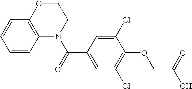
C1OC2=C(N(C(=O)C3=CC(Cl)=C(OCC(O)=O)C(Cl)=C3)C1)C=CC=C2
